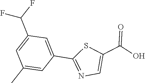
C1(C(F)F)=CC(C)=CC(C2=NC=C(C(O)=O)S2)=C1
